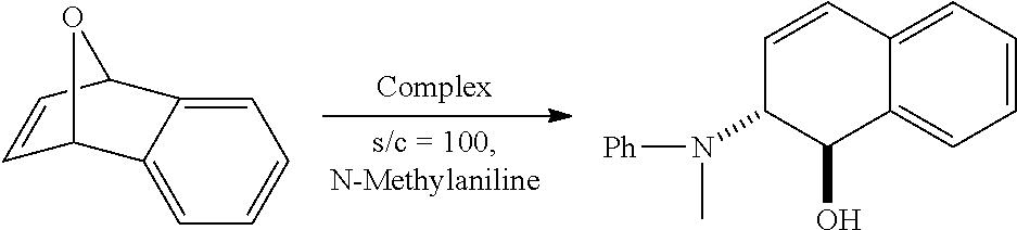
C1=C2C(=CC=C1)C1C=CC2O1.C1=CC=C2C(=C1)C(O)C(N(C)[Ph])C=C2
